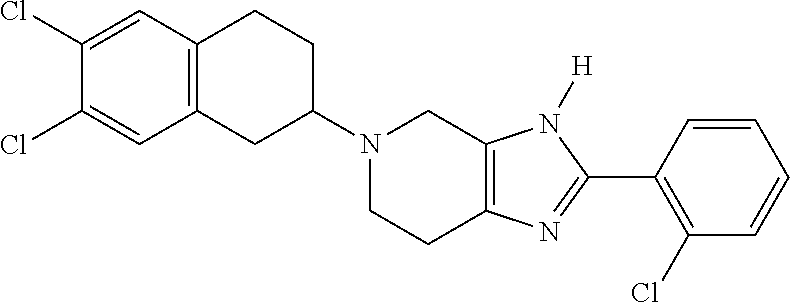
C12=C(CC(N3CCC4=C(C3)N([H])C(C3=C(Cl)C=CC=C3)=N4)CC1)C=C(Cl)C(Cl)=C2
